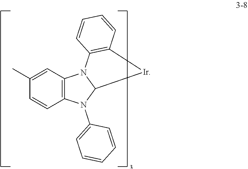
C12=C(C=C(C)C=C1)N1C(N2C2=CC=CC=C2)[Ir]C2=C1C=CC=C2
